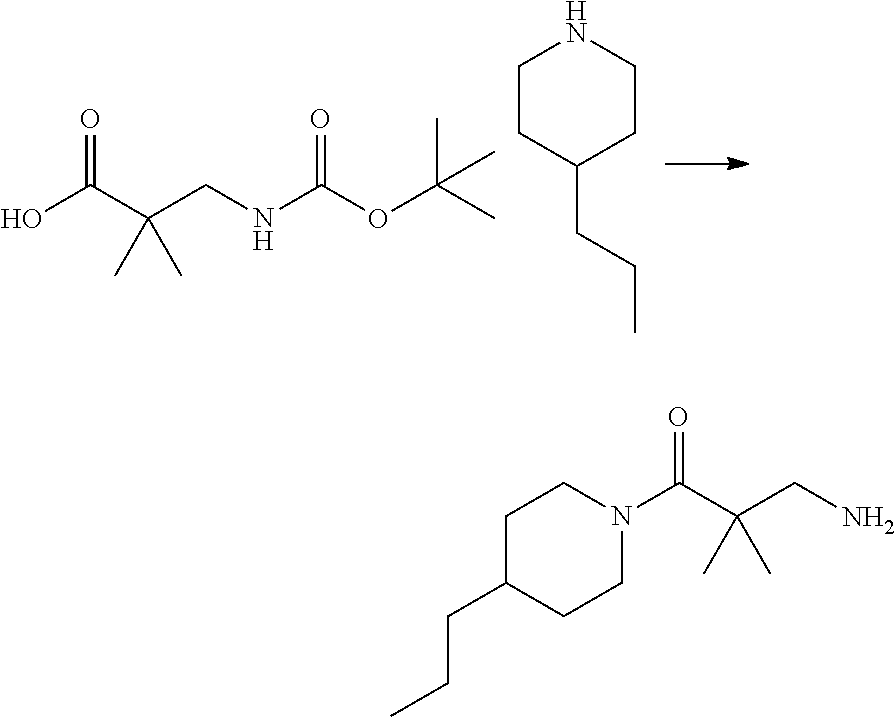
OC(C(CNC(OC(C)(C)C)=O)(C)C)=O.C1CC(CCC)CCN1.C1C(CCC)CCN(C(=O)C(CN)(C)C)C1
